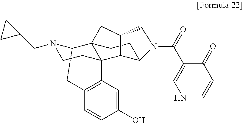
C12CC3=C(C=C(O)C=C3)C3(C14CCC1C3C(C4)CN1C(=O)C1=CNC=CC1=O)CCN2CC1CC1
